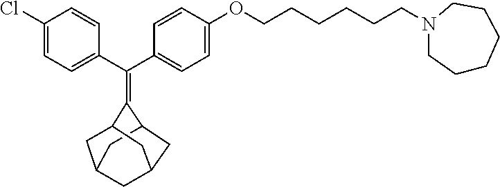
C(C1=CC=C(Cl)C=C1)(C1=CC=C(OCCCCCCN2CCCCCC2)C=C1)=C1C2CC3CC(C2)CC1C3
